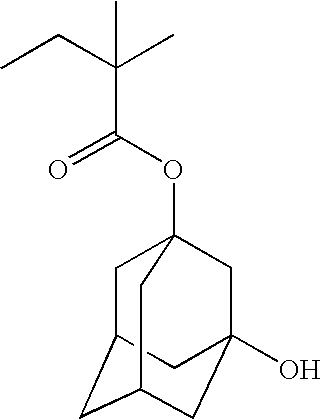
C1C2CC3CC(O)(CC1(OC(C(CC)(C)C)=O)C3)C2
